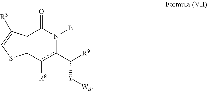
C12=C(c([R8])c(C([R9])[Y][Wd])N(B)C1=O)SC=C2[R3]
